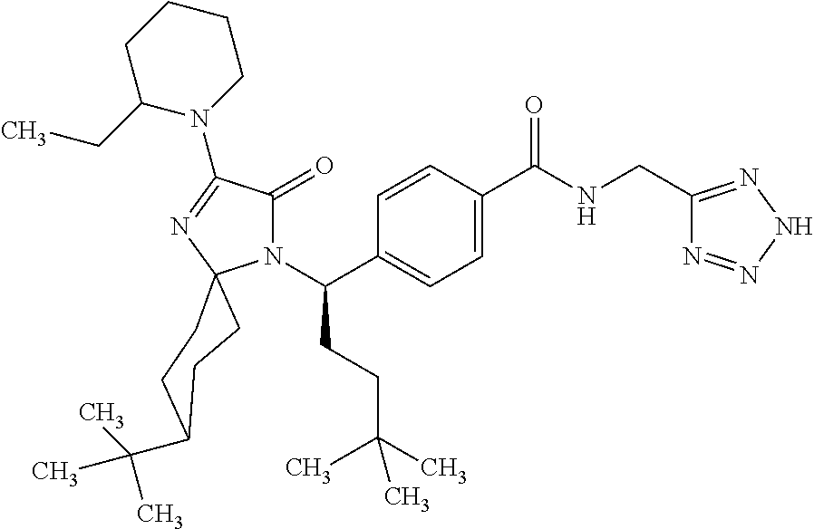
N1(C(C2=CC=C(C(NCC3=NNN=N3)=O)C=C2)CCC(C)(C)C)C(=O)C(N2CCCCC2CC)=NC12CCC(C(C)(C)C)CC2
